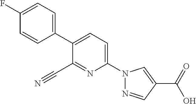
C1(C#N)=NC(N2N=CC(C(O)=O)=C2)=CC=C1C1=CC=C(F)C=C1
